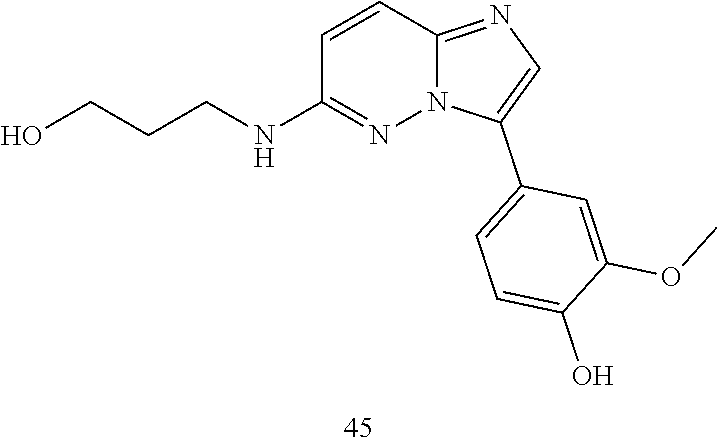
C1(NCCCO)=NN2C(=NC=C2C2=CC=C(O)C(OC)=C2)C=C1
